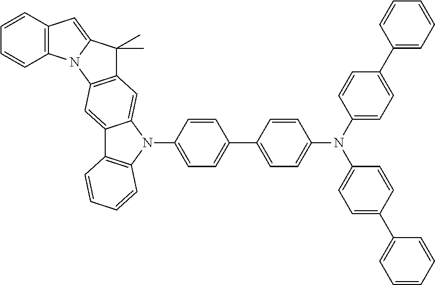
C1=CC(N2C3=CC4=C(C=C3C3=C2C=CC=C3)N2C(=CC3=C2C=CC=C3)C4(C)C)=CC=C1C1=CC=C(N(C2=CC=C(C3=CC=CC=C3)C=C2)C2=CC=C(C3=CC=CC=C3)C=C2)C=C1
